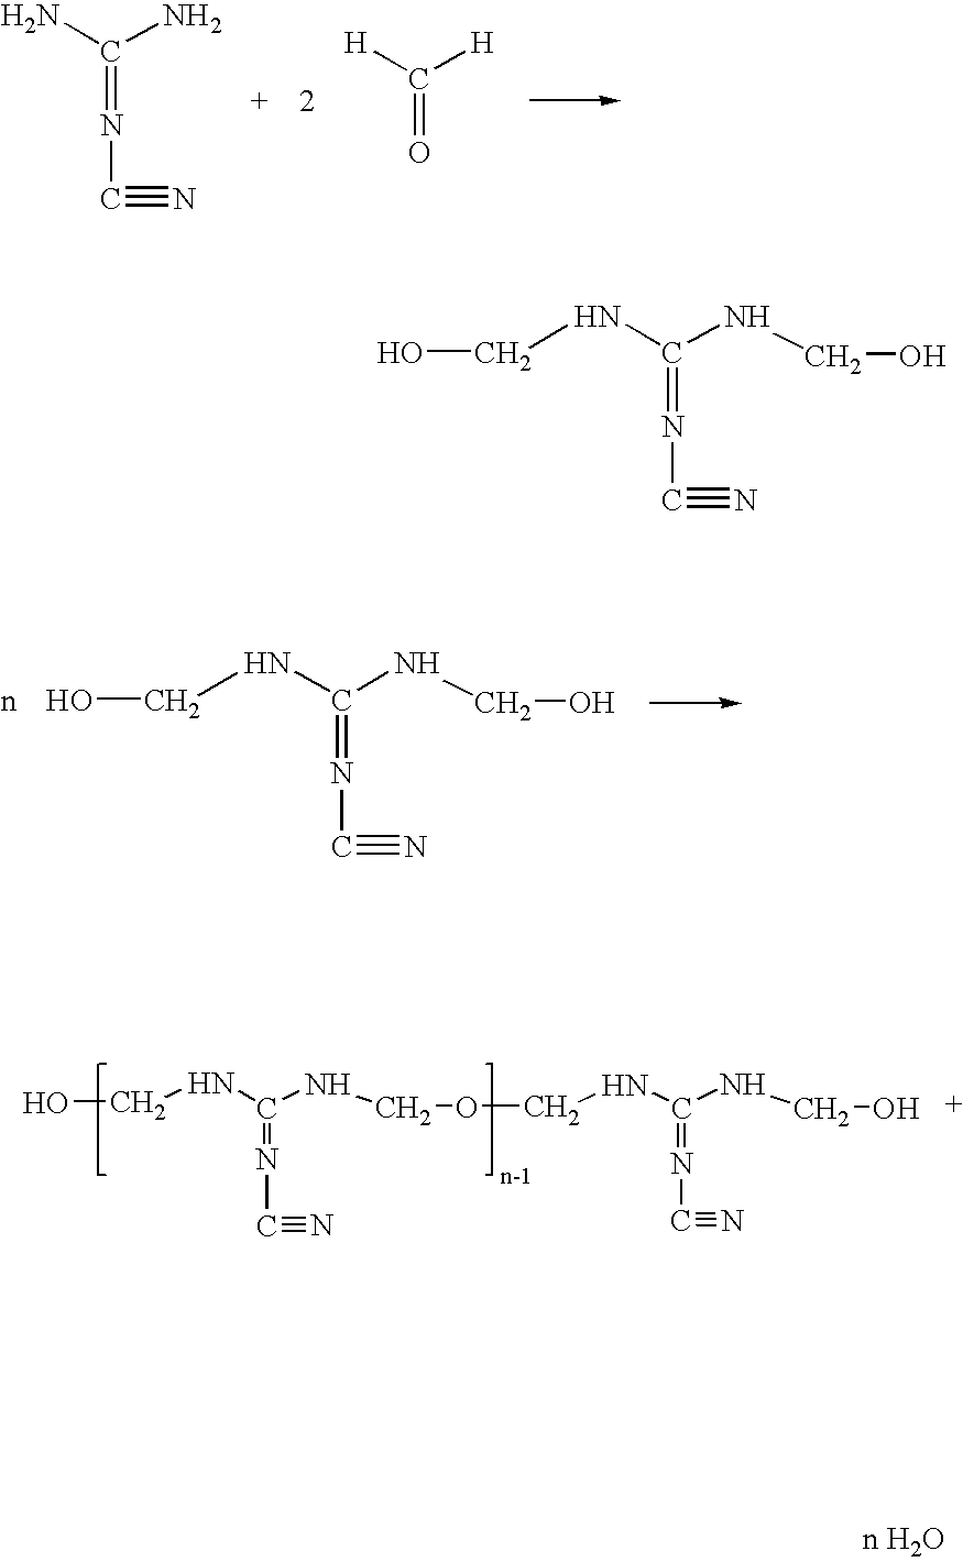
C(=NC#N)(N)N.[H]C([H])=O.C(=NC#N)(NCO)NCO.n.C(=NC#N)(NCO)NCOCNC(=NC#N)NCO.C(=NC#N)(NCO)NCO
